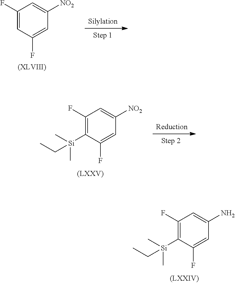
C1(F)=CC(F)=CC([NO2])=C1.C1(F)=C([Si](C)(C)CC)C(F)=CC([NO2])=C1.C1(F)=C([Si](C)(C)CC)C(F)=CC(N)=C1
